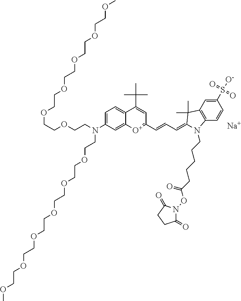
[Na].C(COCCN(CCOCCOCCOCCOCCOCCOC)C1=CC=C2C(=C1)[O+]=C(C=CC=C1C(C)(C)C3=C(C=CC(S(=O)(=O)[O-])=C3)N1CCCCCC(ON1C(=O)CCC1=O)=O)C=C2C(C)(C)C)OCCOCCOCCOCCOC
